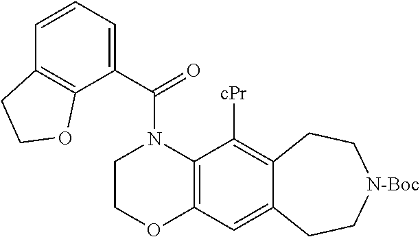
C1COC2=C(N1C(C1=CC=CC3=C1OCC3)=O)C([cPr])=C1C(=C2)CC[N-Boc]CC1
